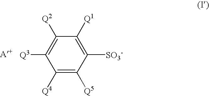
C1([Q4])=C([Q5])C([SO3-])=C([Q1])C([Q2])=C1[Q3]
